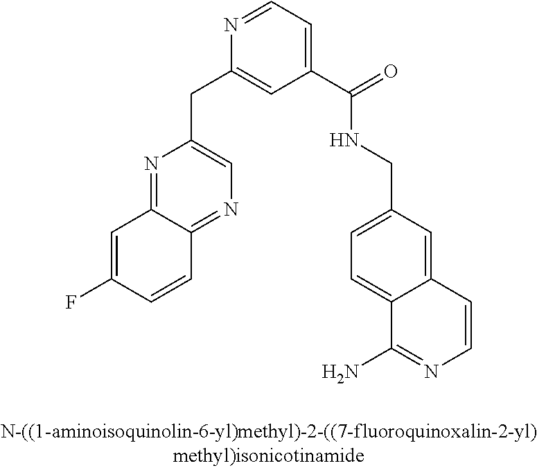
C1(C(=O)NCC2=CC=C3C(=C2)C=CN=C3N)=CC=NC(CC2=CN=C3C(=N2)C=C(F)C=C3)=C1
